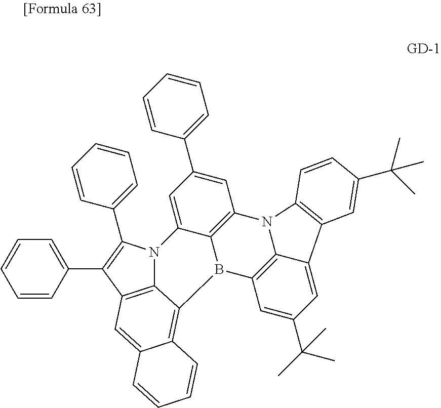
C12=C3C(C4=CC=CC=C4)=C(C4=CC=CC=C4)N1C1=CC(C4=CC=CC=C4)=CC4=C1B(C2=C1C(=C3)C=CC=C1)C1=C2N4C3=C(C=C(C(C)(C)C)C=C3)C2=CC(C(C)(C)C)=C1
